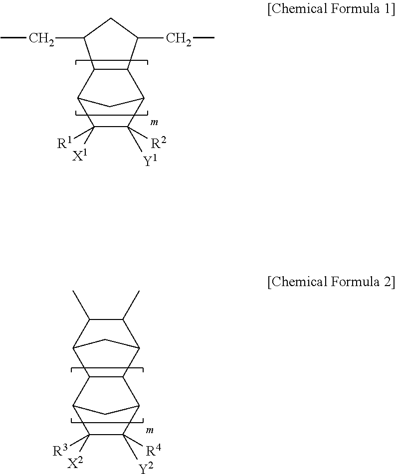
C1([X1])([R1])C([Y1])([R2])C2C3C(C1C2)C(CC)CC3CC.C1([X2])([R3])C([Y2])([R4])C2C3C(C1C2)C1C(C)C(C)C3C1
